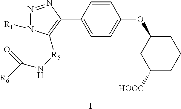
N1=NC(C2=CC=C(OC3CC([HOOC])CCC3)C=C2)=C([R5]NC(=O)[R6])N1[R1].I
